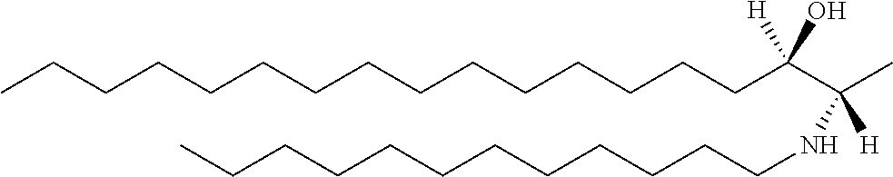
C(CCCCCCCCCCCCCC(C(C)([H])NCCCCCCCCCCCC)(O)[H])C
